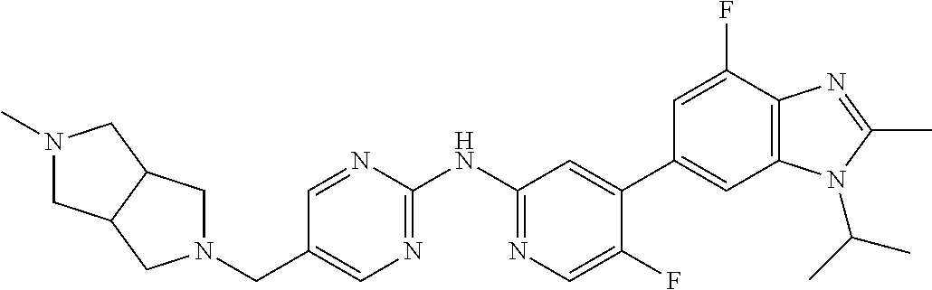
N1(CC2=CN=C(NC3=NC=C(F)C(C4=CC5=C(C(F)=C4)N=C(C)N5C(C)C)=C3)N=C2)CC2C(C1)CN(C)C2
